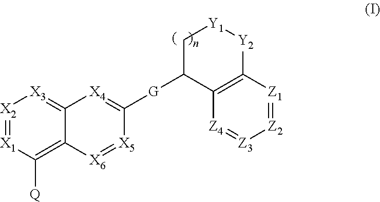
[X2]1=[X1]C([Q])=C2C(=[X3]1)[X4]=C([G]C1C[Y1][Y2]C3=C1[Z4]=[Z3][Z2]=[Z1]3)[X5]=[X6]2
